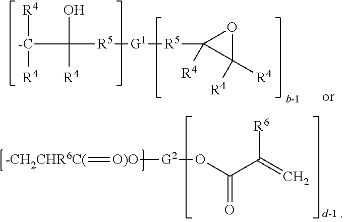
[R4][-C]([R4])C([R5][G1][R5]C1([R4])C([R4])([R4])O1)([R4])O.[-CH2CHR6C(]=[O)O][G2]OC(C(=C)[R6])=O
